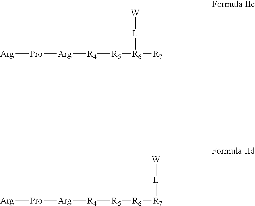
[R4]([R5][R6]([R7])[L][W])[Arg][Pro][Arg].[R4]([R5][R6][R7][L][W])[Arg][Pro][Arg]
